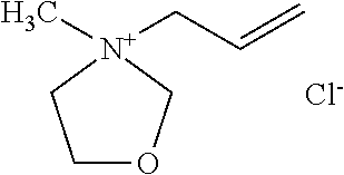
C1OC[N+](C)(CC=C)C1.[Cl-]
